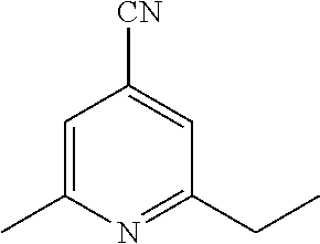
C1=C(C)N=C(CC)C=C1[CN]
